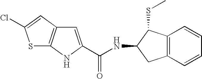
S1C2=C(C=C1Cl)C=C(C(NC1CC3=C(C1SC)C=CC=C3)=O)N2
